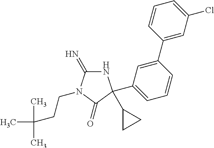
N1C(=N)N(CCC(C)(C)C)C(=O)C1(C1CC1)C1=CC=CC(C2=CC(Cl)=CC=C2)=C1
